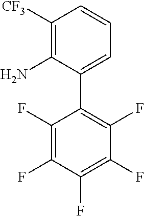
C1(F)=C(F)C(F)=C(F)C(F)=C1C1=CC=CC([CF3])=C1N
